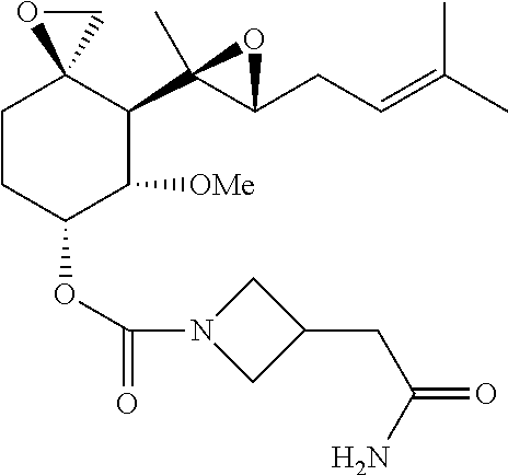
C1CC(OC(=O)N2CC(CC(N)=O)C2)C([OMe])C(C2(C)C(CC=C(C)C)O2)C12CO2
